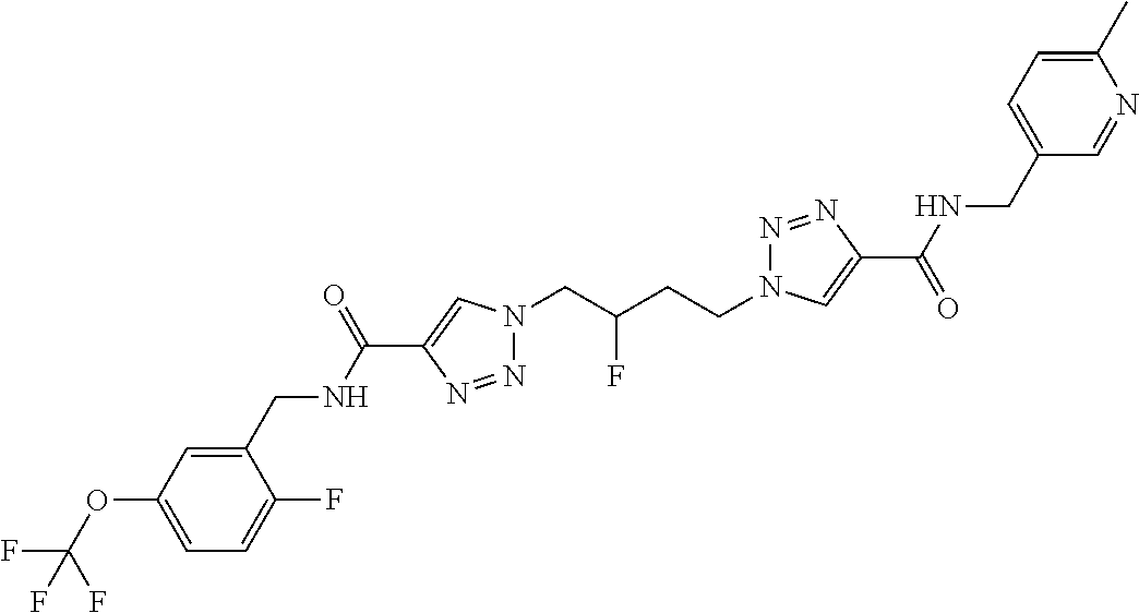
C1(C(NCC2=CC(OC(F)(F)F)=CC=C2F)=O)=CN(CC(CCN2N=NC(C(=O)NCC3=CC=C(C)N=C3)=C2)F)N=N1
